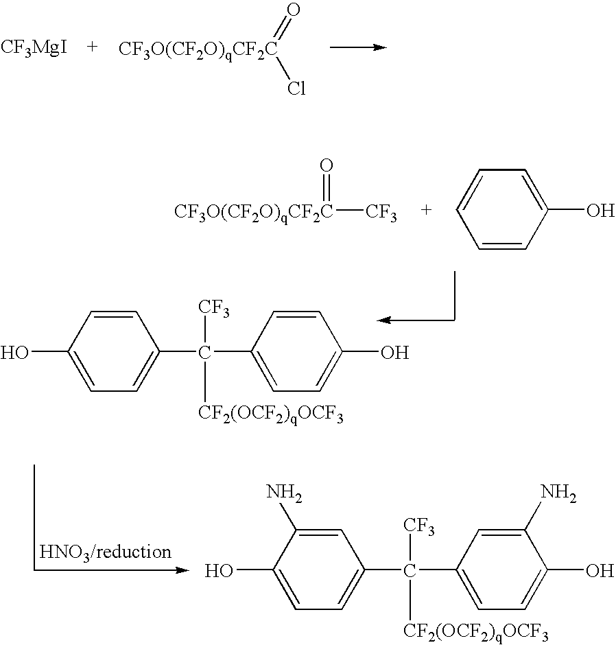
[CF3MgI].[CF3O(CF2O)qCF2C](=O)Cl.[CF3O(CF2O)qCF2C]([CF3])=O.C1=CC(O)=CC=C1.C1(O)=CC=C(C(C2=CC=C(O)C=C2)([CF3])[CF2(OCF2)qOCF3])C=C1.C1(O)=CC=C(C(C2=CC=C(O)C(N)=C2)([CF3])[CF2(OCF2)qOCF3])C=C1N
